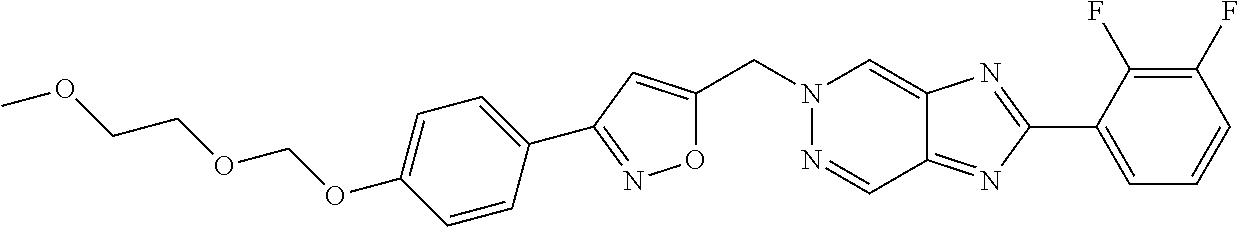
C1(C2=NOC(CN3N=CC4=NC(C5=CC=CC(F)=C5F)=NC4=C3)=C2)=CC=C(OCOCCOC)C=C1
